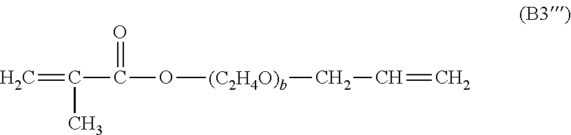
C=C(C(O[(C2H4O)b]CC=C)=O)C
